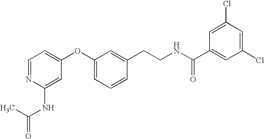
C1=NC(NC(C)=O)=CC(OC2=CC=CC(CCNC(C3=CC(Cl)=CC(Cl)=C3)=O)=C2)=C1
